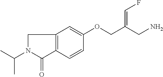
C1N(C(C)C)C(=O)C2=C1C=C(OCC(CN)=CF)C=C2
